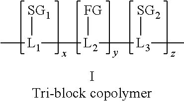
C[L1]([L2]([L3](C)[SG2])[FG])[SG1]
